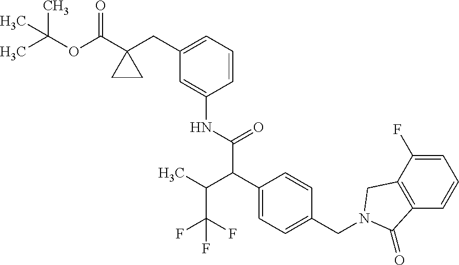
C1(CC2(C(OC(C)(C)C)=O)CC2)=CC=CC(NC(C(C2=CC=C(CN3CC4=C(C=CC=C4F)C3=O)C=C2)C(C)C(F)(F)F)=O)=C1
